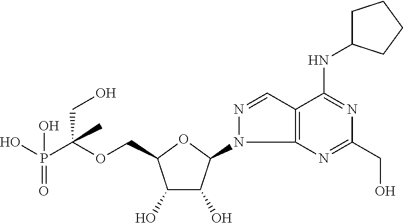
C(OCC1C(O)C(O)C(N2C3=C(C=N2)C(NC2CCCC2)=NC(CO)=N3)O1)(P(O)(=O)O)(CO)C
